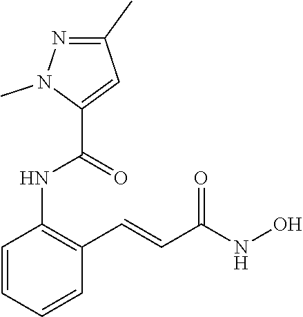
C1=CC=CC(C=CC(NO)=O)=C1NC(=O)C1=CC(C)=NN1C
